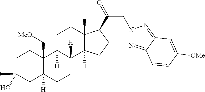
C1C(C)(O)CC2([H])C(C[MeO])(C1)C1([H])C([H])(CC2)C2([H])C(C)(CC1)C(C(=O)CN1N=C3C(=N1)C=C([OMe])C=C3)CC2
